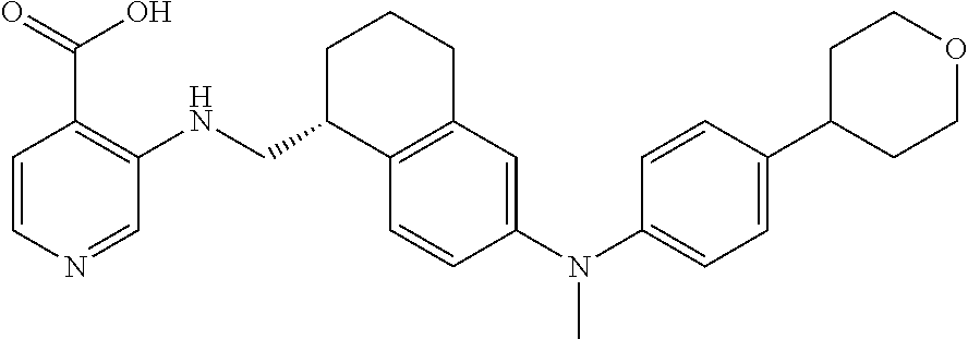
C1=CN=CC(NCC2C3=C(CCC2)C=C(N(C2=CC=C(C4CCOCC4)C=C2)C)C=C3)=C1C(=O)O
